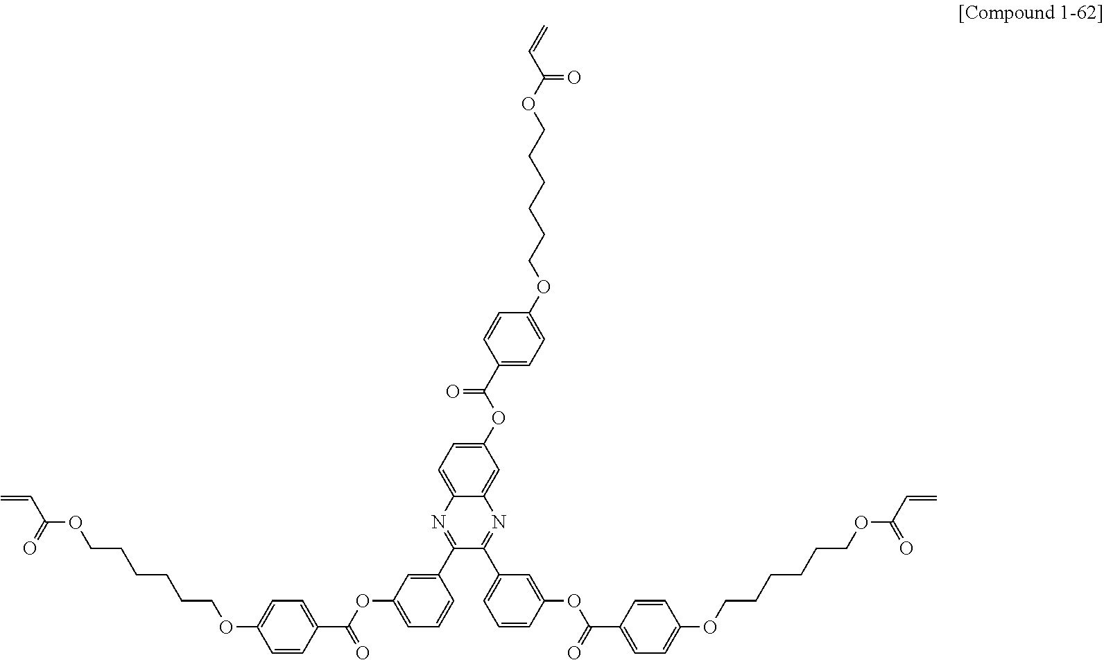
C(COC1=CC=C(C(=O)OC2=CC(C3=NC4=CC(OC(C5=CC=C(OCCCCCCOC(C=C)=O)C=C5)=O)=CC=C4N=C3C3=CC(OC(C4=CC=C(OCCCCCCOC(C=C)=O)C=C4)=O)=CC=C3)=CC=C2)C=C1)CCCCOC(C=C)=O
